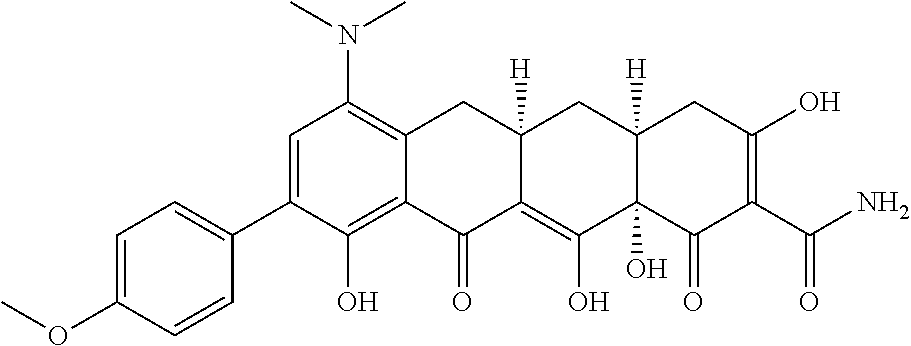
C1=C(C2=CC=C(OC)C=C2)C(O)=C2C(=C1N(C)C)CC1([H])C(=C(O)C3(O)C([H])(C1)CC(O)=C(C(N)=O)C3=O)C2=O
